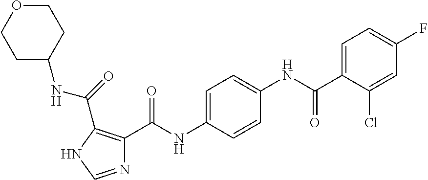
N1=CNC(C(=O)NC2CCOCC2)=C1C(NC1=CC=C(NC(C2=CC=C(F)C=C2Cl)=O)C=C1)=O
